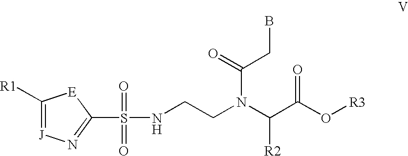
C1([R1])=[J]N=C(S(=O)(=O)NCCN(C(C(O[R3])=O)[R2])C(=O)CB)[E]1
